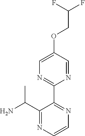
C1(C2=NC=C(OCC(F)F)C=N2)=NC=CN=C1C(N)C
